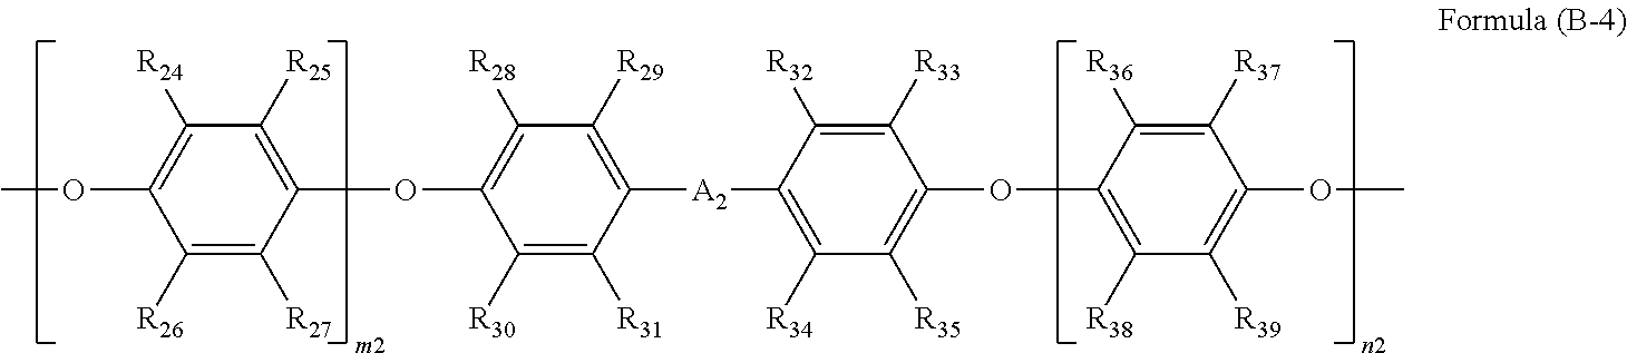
C1(OC2=C([R28])C([R29])=C([A2]C3=C([R34])C([R35])=C(OC4=C([R38])C([R39])=C(OC)C([R37])=C4[R36])C([R33])=C3[R32])C([R31])=C2[R30])=C([R25])C([R24])=C(OC)C([R26])=C1[R27]
